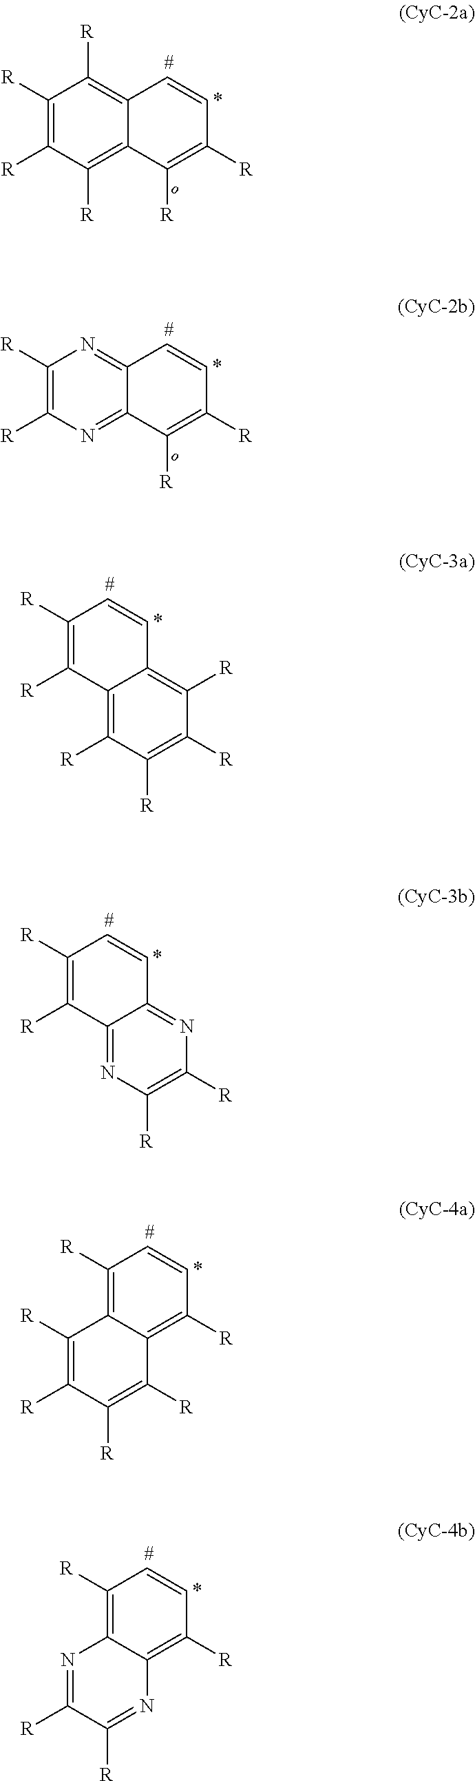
C12=C([R])C([R])=C([R])C([R])=C1C([R])=C([R])C=C2.C12=NC([R])=C([R])N=C1C([R])=C([R])C=C2.C1([R])=C([R])C2=C([R])C([R])=C([R])C([R])=C2C=C1.C1([R])=C([R])C2=NC([R])=C([R])N=C2C=C1.C1([R])=C2C(=C([R])C=C1)C([R])=C([R])C([R])=C2[R].C1([R])=C2C(=C([R])C=C1)N=C([R])C([R])=N2
